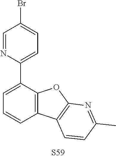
C1(C2=CC=C(Br)C=N2)=CC=CC2=C1OC1=C2C=CC(C)=N1
